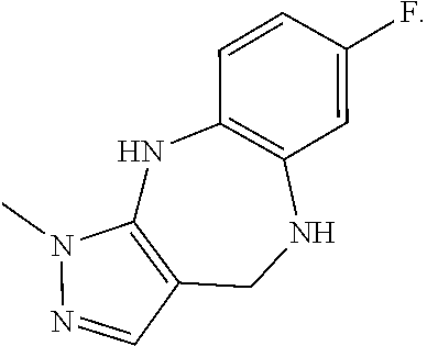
C1=CC2=C(C=C1F)NCC1=C(N2)N(C)N=C1
